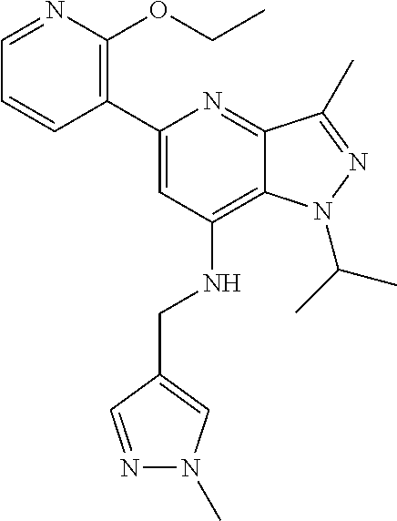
C1(C2=CC(NCC3=CN(C)N=C3)=C3C(=N2)C(C)=NN3C(C)C)=C(OCC)N=CC=C1
